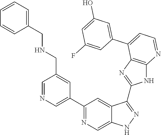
C1(C2=NC=C3C(=C2)C(C2=NC4=C(N2)N=CC=C4C2=CC(O)=CC(F)=C2)=NN3)=CN=CC(CNCC2=CC=CC=C2)=C1
